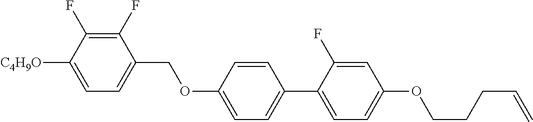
C1(F)=C(F)C([C4H9O])=CC=C1COC1=CC=C(C2=CC=C(OCCCC=C)C=C2F)C=C1
